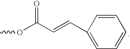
COC(C=CC1=CC=CC=C1)=O
